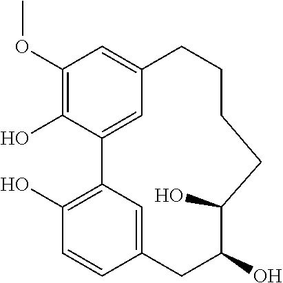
C1(OC)=C(O)C2=CC(=C1)CCCCC(O)C(O)CC1=CC2=C(O)C=C1
